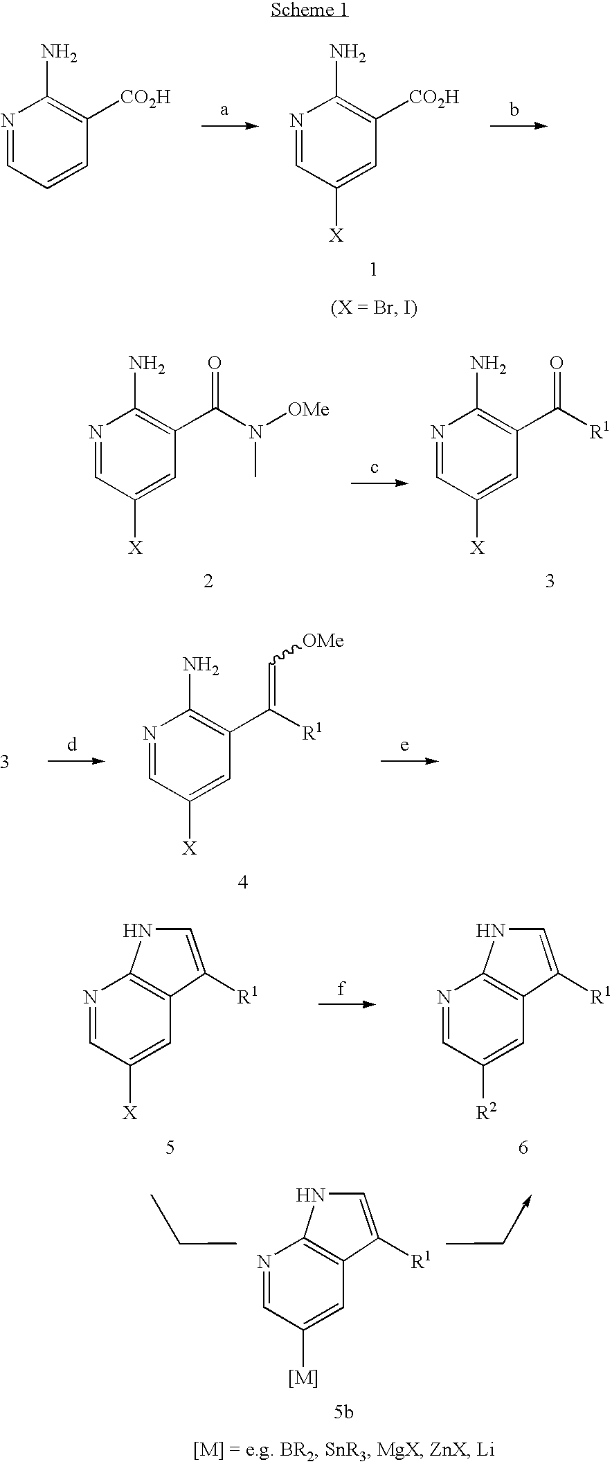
N1=CC([X])=CC([CO2H])=C1N.N1=CC=CC([CO2H])=C1N.N1=CC([X])=CC(C(N([OMe])C)=O)=C1N.N1=CC([X])=CC(C([R1])=O)=C1N.N1=CC([X])=CC(C([R1])=C[OMe])=C1N.N1=CC([[M]])=CC2=C1NC=C2[R1].N1=CC([X])=CC2=C1NC=C2[R1].N1=CC([R2])=CC2=C1NC=C2[R1]
